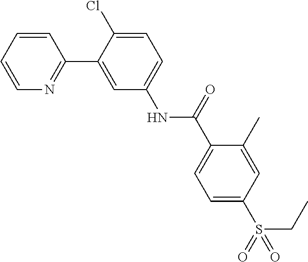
C1=CC=CN=C1C1=CC(NC(C2=CC=C(S(CC)(=O)=O)C=C2C)=O)=CC=C1Cl
